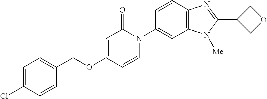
C1(COC2=CC(=O)N(C3=CC4=C(C=C3)N=C(C3COC3)N4[Me])C=C2)=CC=C(Cl)C=C1
